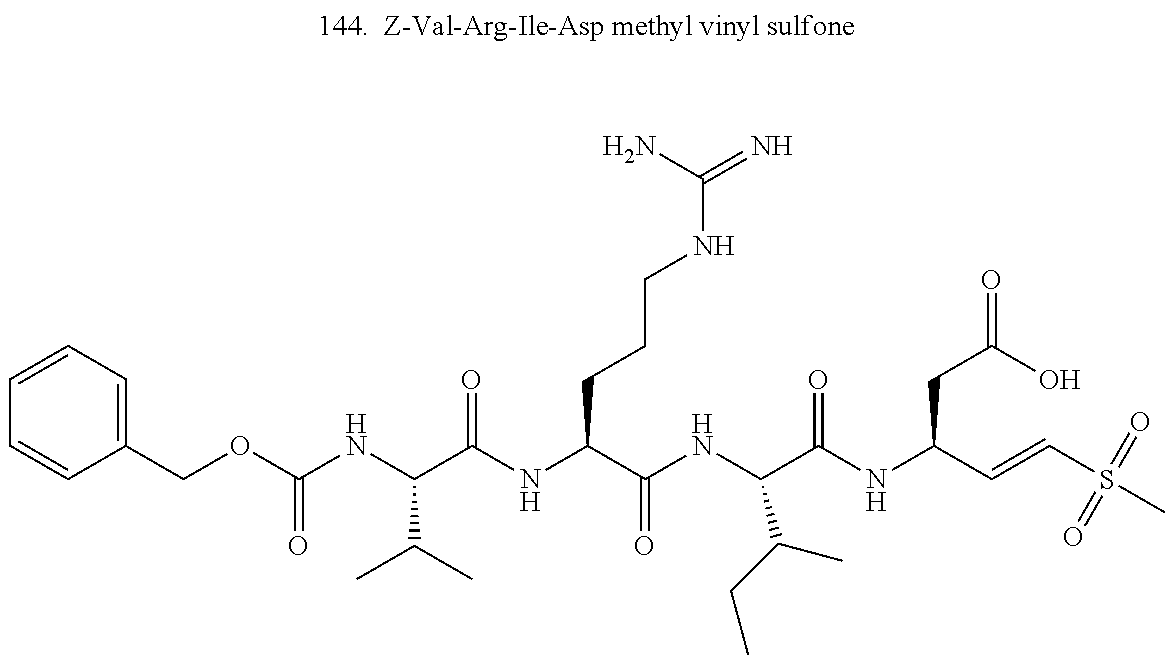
C1=CC=C(COC(NC(C(NC(C(NC(C(=O)NC(CC(O)=O)C=CS(=O)(=O)C)C(C)CC)=O)CCCNC(N)=N)=O)C(C)C)=O)C=C1
